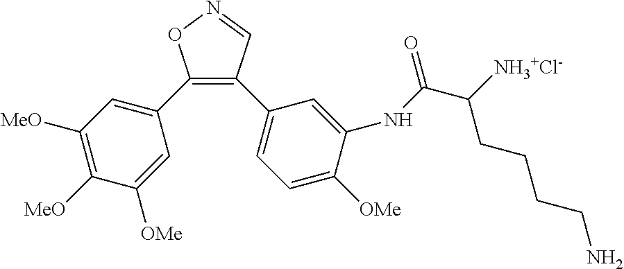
C1(C2=CC([MeO])=C([MeO])C([OMe])=C2)=C(C2=CC=C([OMe])C(NC(C([NH3+Cl-])CCCCN)=O)=C2)C=NO1
